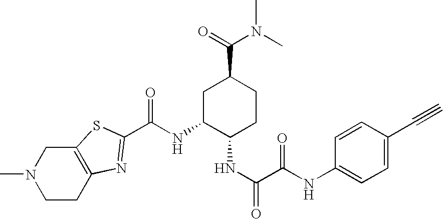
C(NC1C(NC(=O)C(NC2=CC=C(C#C)C=C2)=O)CCC(C(=O)N(C)C)C1)(=O)C1=NC2=C(S1)CN(C)CC2
